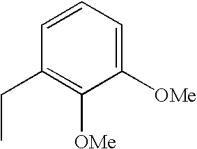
C1(CC)=C([OMe])C([OMe])=CC=C1
